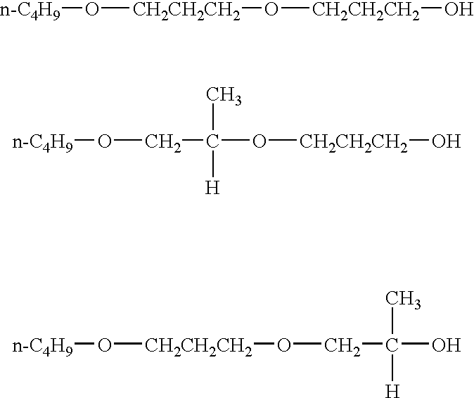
[n-C4H9]O[CH2CH2CH2]O[CH2CH2CH2]O.[n-C4H9]OCC(O[CH2CH2CH2]O)(C)[H].[n-C4H9]O[CH2CH2CH2]OCC([H])(C)O
